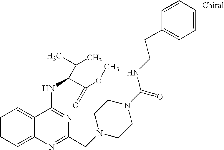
C1=CC=C2C(=C1)C(NC(C(OC)=O)C(C)C)=NC(CN1CCN(C(=O)NCCC3=CC=CC=C3)CC1)=N2
